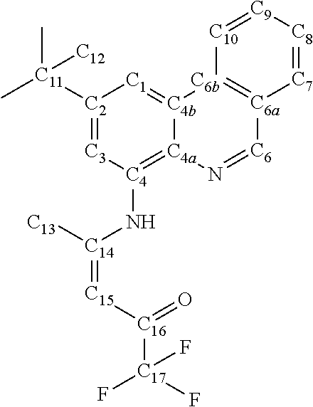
[C7]1=[C8][C9]=[C10][C6b]2=[C6a]1[C6]=N[C4a]1=[C4](N[C14](=[C15][C16](=O)[C17](F)(F)F)[C13])[C3]=[C2]([C11]([C12])(C)C)[C1]=[C4b]21
